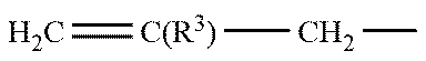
C=[C(R3)]CC
